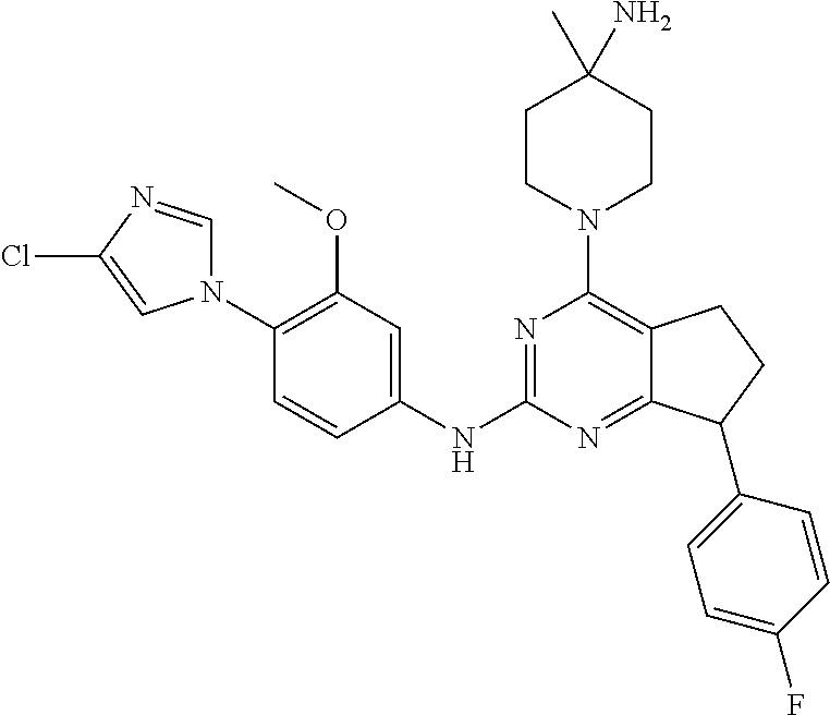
C1(N2C=NC(Cl)=C2)=C(OC)C=C(NC2=NC(N3CCC(N)(C)CC3)=C3C(=N2)C(C2=CC=C(F)C=C2)CC3)C=C1
